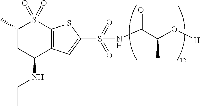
CCNC1C2=C(S(=O)(=O)C(C)C1)SC(S(NC(C(O[H])C)=O)(=O)=O)=C2
